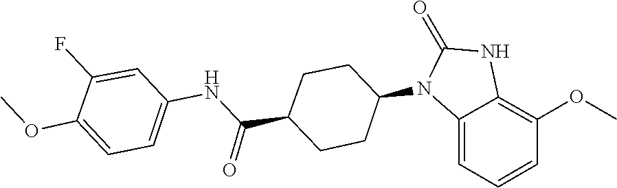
C1(=O)NC2=C(OC)C=CC=C2N1C1CCC(C(NC2=CC=C(OC)C(F)=C2)=O)CC1
